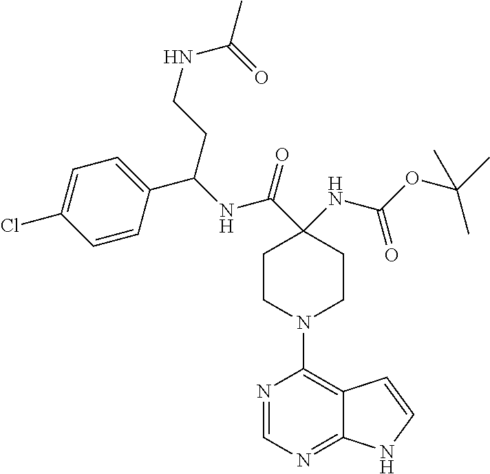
C1=CC(C(NC(C2(NC(OC(C)(C)C)=O)CCN(C3=C4C(=NC=N3)NC=C4)CC2)=O)CCNC(C)=O)=CC=C1Cl
